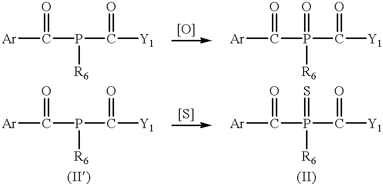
[Ar]C(P(C([Y1])=O)[R6])=O.[Ar]C(P(C([Y1])=O)([R6])=O)=O.[Ar]C(P(C([Y1])=O)[R6])=O.[Ar]C(P(C([Y1])=O)([R6])=S)=O
